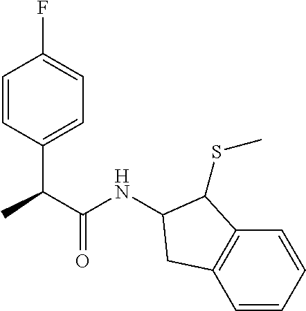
C1=CC(C(C(NC2C(SC)C3=C(C=CC=C3)C2)=O)C)=CC=C1F
